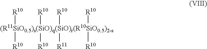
[(R11SiO0.5)s(SiO)q(SiO)r(R10SiO0.5)2-s]([R10])([R10])([R10])([R11])([R10])([R10])([R10])[R10]
